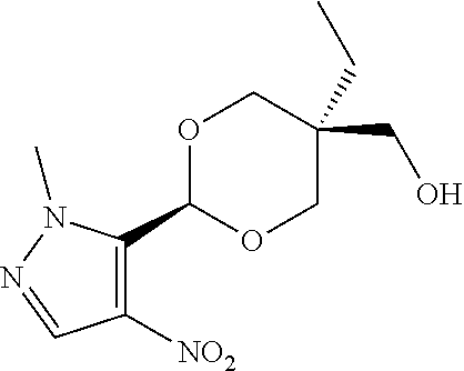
C1([NO2])=C(C2OCC(CO)(CC)CO2)N(C)N=C1
